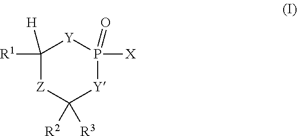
C1([R1])([H])[Z]C([R3])([R2])[Y]P([X])(=O)[Y]1
